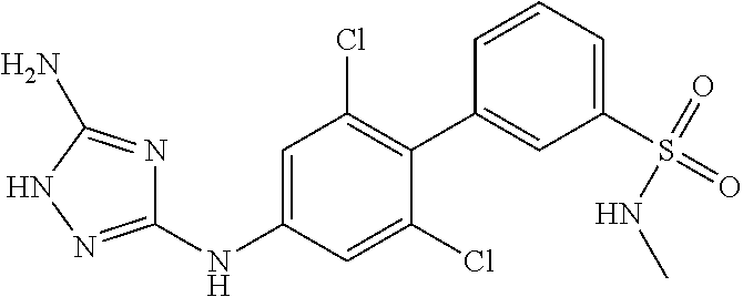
C1(NC2=CC(Cl)=C(C3=CC(S(=O)(NC)=O)=CC=C3)C(Cl)=C2)=NNC(N)=N1
